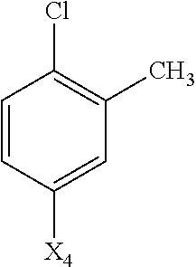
C1=CC([X4])=CC(C)=C1Cl
